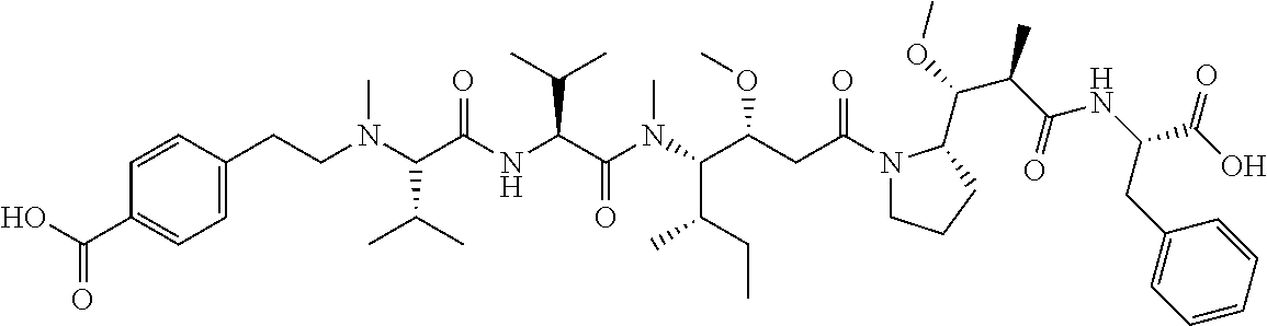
N1(C(CC(C(N(C(C(NC(C(N(CCC2=CC=C(C(=O)O)C=C2)C)C(C)C)=O)C(C)C)=O)C)C(CC)C)OC)=O)CCCC1C(OC)C(C(NC(C(O)=O)CC1=CC=CC=C1)=O)C
